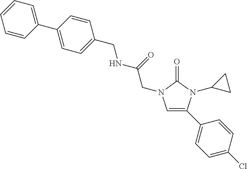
C1=C(C2=CC=C(Cl)C=C2)N(C2CC2)C(=O)N1CC(=O)NCC1=CC=C(C2=CC=CC=C2)C=C1
